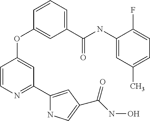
C1=CN=C(C2=CC(C(=O)NO)=CN2)C=C1OC1=CC(C(NC2=CC(C)=CC=C2F)=O)=CC=C1
